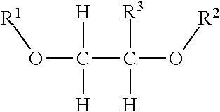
O(C(C(O[R2])([H])[R3])([H])[H])[R1]
